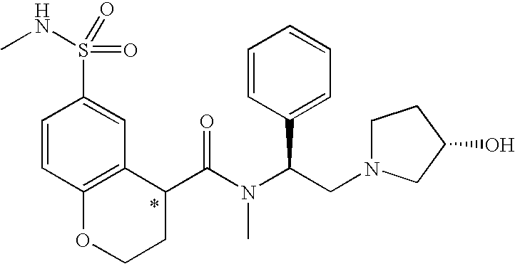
C(N(C(CN1CCC(O)C1)C1=CC=CC=C1)C)(=O)C1C2=C(OCC1)C=CC(S(NC)(=O)=O)=C2
